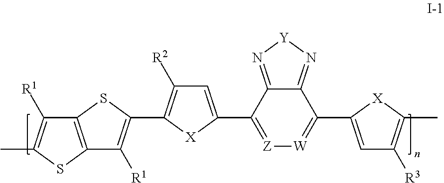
C12=C(SC(C)=C1[R1])C([R1])=C(C1=C([R2])C=C(C3=[Z][W]=C(C4=CC([R3])=C(C)[X]4)C4=N[Y]N=C34)[X]1)S2
